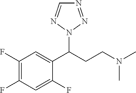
C1(C(CCN(C)C)N2N=NC=N2)=CC(F)=C(F)C=C1F
